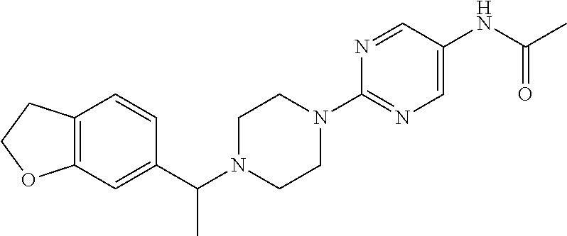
C12=C(C=CC(C(N3CCN(C4=NC=C(NC(C)=O)C=N4)CC3)C)=C1)CCO2
